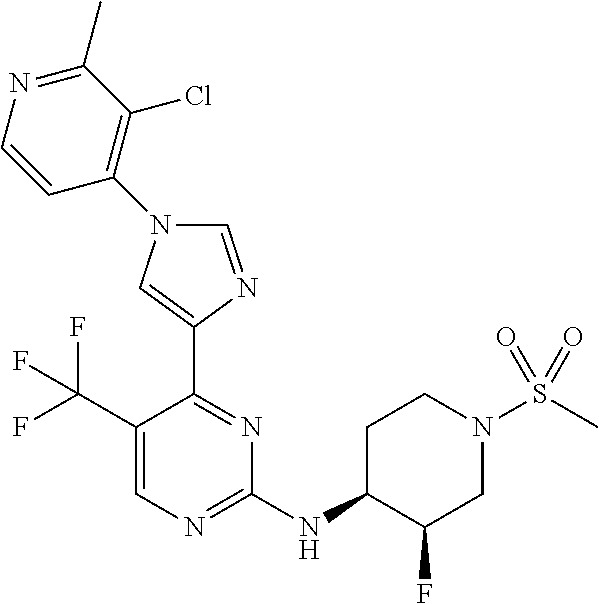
C1(NC2C(F)CN(S(C)(=O)=O)CC2)=NC=C(C(F)(F)F)C(C2=CN(C3=C(Cl)C(C)=NC=C3)C=N2)=N1
